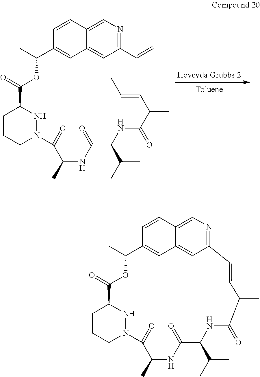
C1CCN(C(C(C)NC(C(NC(C(C=CC)C)=O)C(C)C)=O)=O)NC1C(=O)OC(C1=CC2=CC(C=C)=NC=C2C=C1)C.C1CCN2NC1C(=O)OC(C)C1=CC3=CC(=NC=C3C=C1)C=CC(C)C(=O)NC(C(C)C)C(=O)NC(C)C2=O
